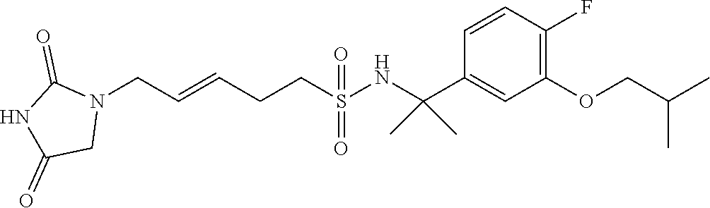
N1(CC=CCCS(NC(C2=CC(OCC(C)C)=C(F)C=C2)(C)C)(=O)=O)C(=O)NC(=O)C1
